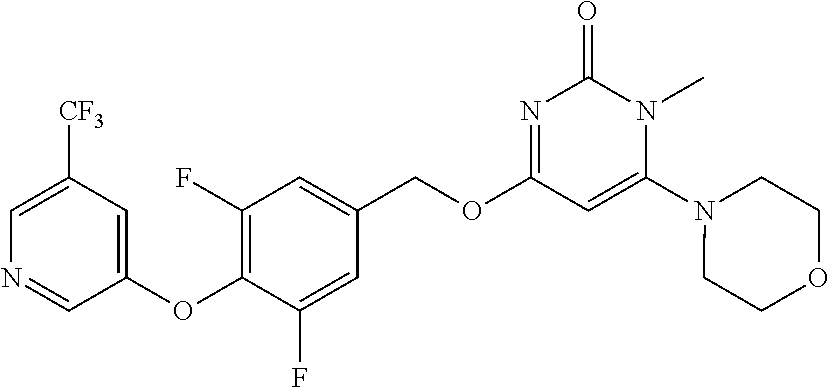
C1=C([CF3])C=C(OC2=C(F)C=C(COC3=NC(=O)N(C)C(N4CCOCC4)=C3)C=C2F)C=N1
